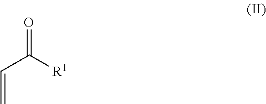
O=C([R1])C=C
